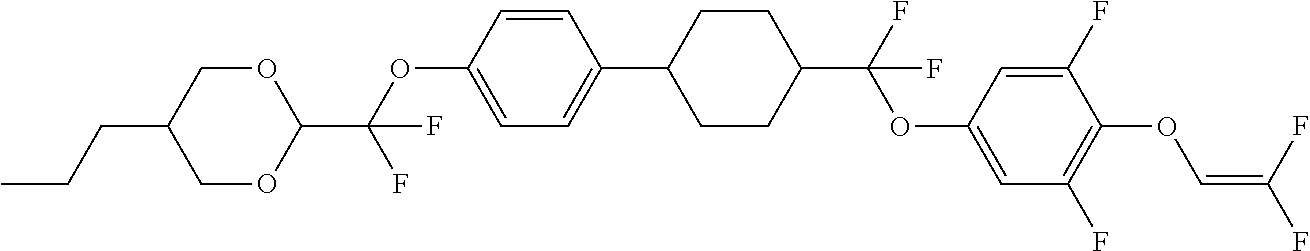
C1OC(C(OC2=CC=C(C3CCC(C(F)(OC4=CC(F)=C(OC=C(F)F)C(F)=C4)F)CC3)C=C2)(F)F)OCC1CCC
